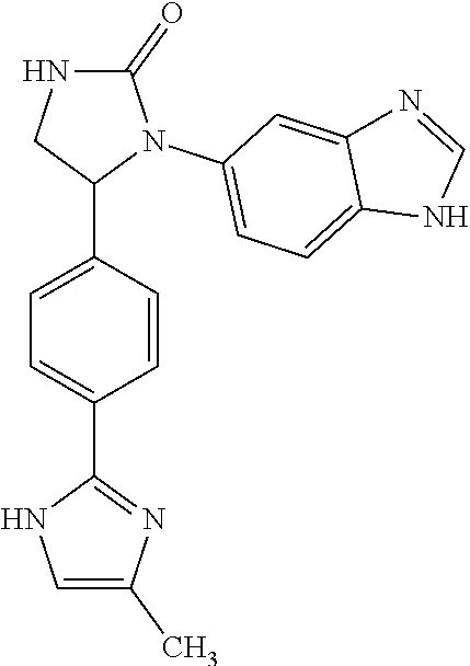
C1=C(C2N(C3=CC=C4C(=C3)N=CN4)C(=O)NC2)C=CC(C2=NC(C)=CN2)=C1
